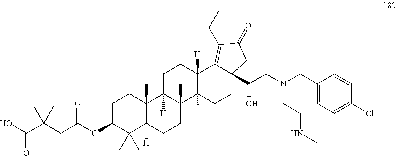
C1C(OC(CC(C(O)=O)(C)C)=O)C(C)(C)C2([H])C(C)(C1)C1([H])C(C)(CC2)C2(C)C([H])(CC1)C1=C(C(C)C)C(=O)CC1(C(CN(CC1=CC=C(Cl)C=C1)CCNC)O)CC2
